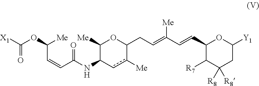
C(C=CC(=O)NC1C([Me])OC(CC=C([Me])C=CC2C([R7])C([R8])([R8])CC([Y1])O2)c([Me])c1)([Me])OC([X1])=O
